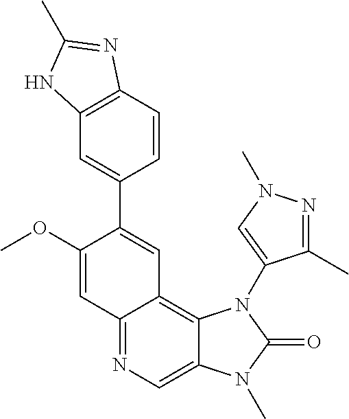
C1(OC)=CC2=NC=C3C(=C2C=C1C1=CC2=C(C=C1)N=C(C)N2)N(C1=CN(C)N=C1C)C(=O)N3C
